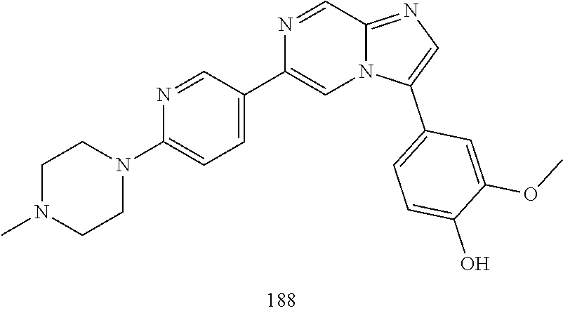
C1CN(C)CCN1C1=CC=C(C2=CN3C(=NC=C3C3=CC=C(O)C(OC)=C3)C=N2)C=N1
